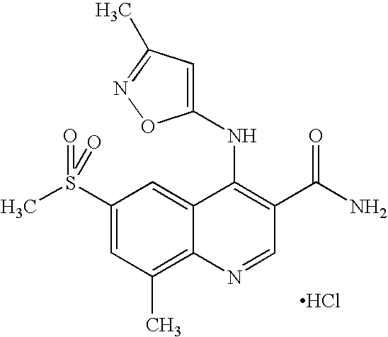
C1(S(C)(=O)=O)=CC(C)=C2C(=C1)C(NC1=CC(C)=NO1)=C(C(N)=O)C=N2.Cl
